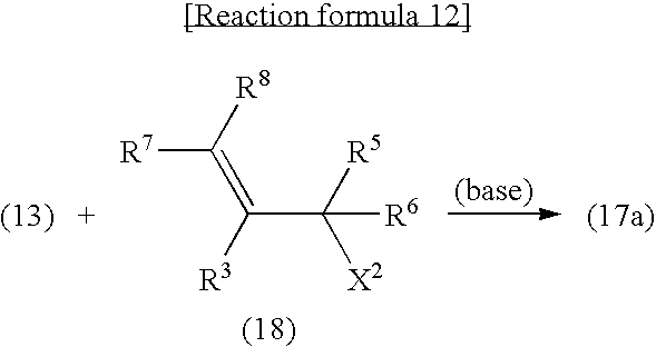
C(C([R6])([R5])[X2])(=C([R7])[R8])[R3]
